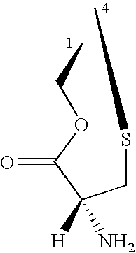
C(SC)C(C(OCC)=O)(N)[H]
